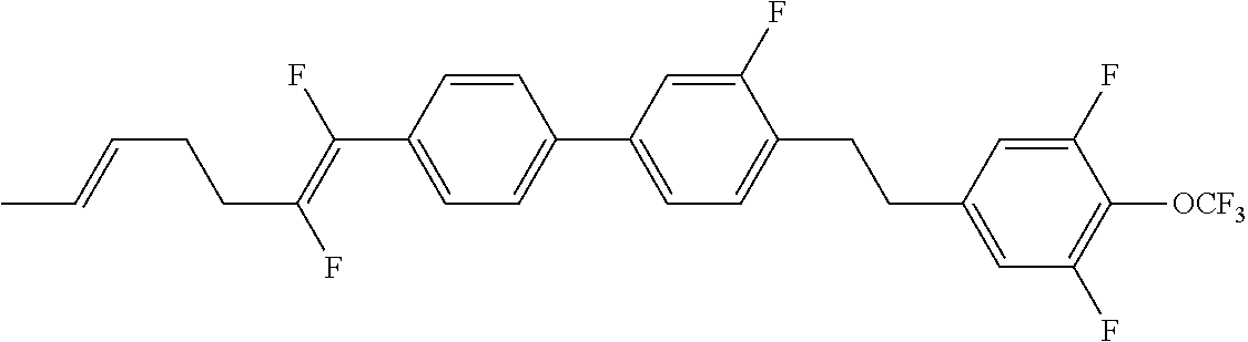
C(C1=CC=C(C2=CC=C(CCC3=CC(F)=C([OCF3])C(F)=C3)C(F)=C2)C=C1)(=C(F)CCC=CC)F
